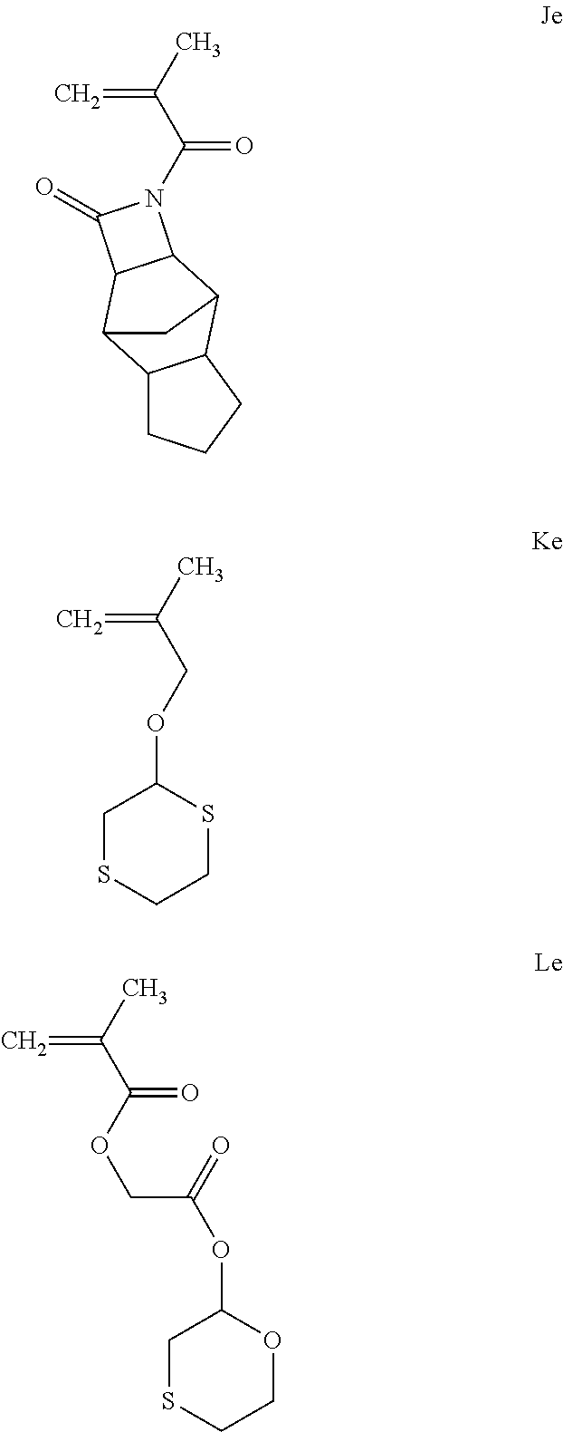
C(=O)(C(=C)C)N1C2C(C1=O)C1C3C(C2C1)CCC3.C1SCCSC1OCC(=C)C.C(OC(=O)C(=C)C)C(=O)OC1CSCCO1
